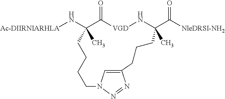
[Ac-DIIRNIARHLA]NC1(C)C(=O)[VGD]NC(C([NleDRSI-NH2])=O)(C)CCCC2=CN(N=N2)CCCC1
